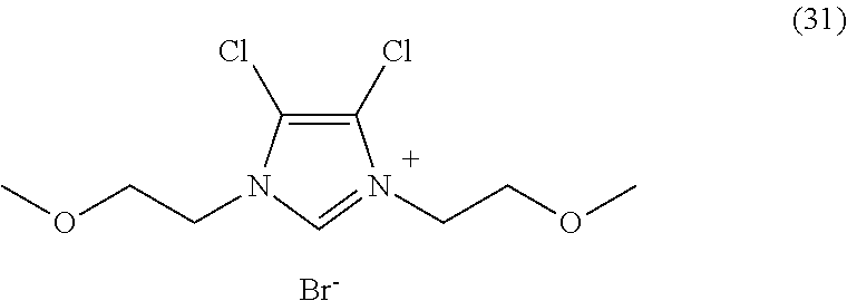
C1(Cl)=C(Cl)N(CCOC)=CN1CCOC.[Br-]
